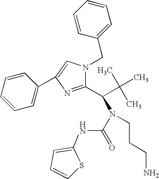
C1(C(C(C)(C)C)N(C(=O)NC2=CC=CS2)CCCN)=NC(C2=CC=CC=C2)=CN1CC1=CC=CC=C1
